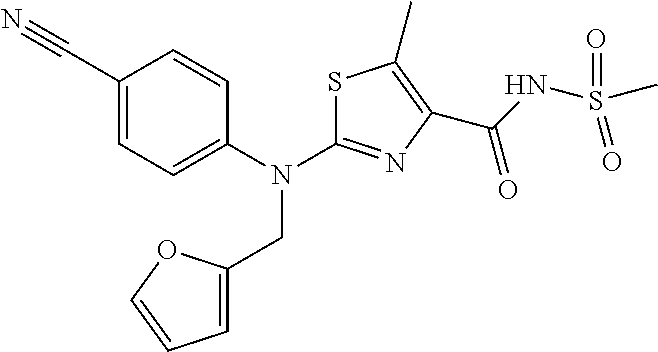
C1(C#N)=CC=C(N(CC2=CC=CO2)C2=NC(C(=O)NS(C)(=O)=O)=C(C)S2)C=C1
